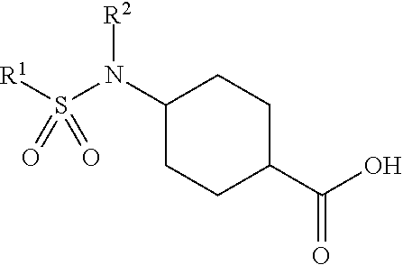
[R1]S(N(C1CCC(C(O)=O)CC1)[R2])(=O)=O
